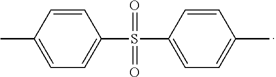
C1=C(C)C=CC(S(C2=CC=C(C)C=C2)(=O)=O)=C1
